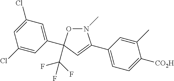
C1(Cl)=CC(C2(C(F)(F)F)ON(C)C(C3=CC=C([CO2H])C(C)=C3)=C2)=CC(Cl)=C1
